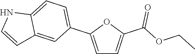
C1=C(C2=CC=C3C(=C2)C=CN3)OC(C(OCC)=O)=C1
